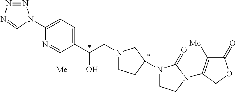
C(CN1CCC(N2CCN(C3=C([Me])C(=O)OC3)C2=O)C1)(C1=CC=C(N2N=NN=C2)N=C1[Me])O
